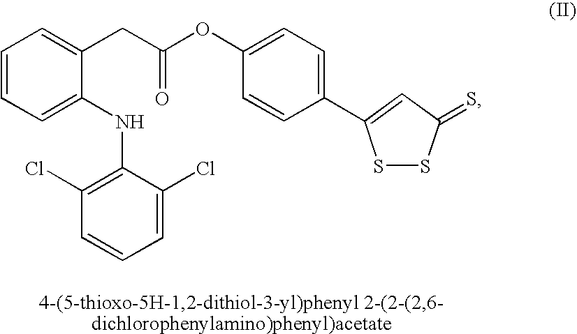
C1=CC=C(NC2=C(Cl)C=CC=C2Cl)C(CC(OC2=CC=C(C3=CC(=S)SS3)C=C2)=O)=C1
